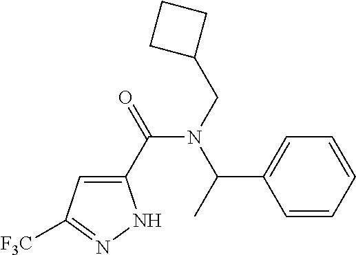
C1(C(=O)N(CC2CCC2)C(C2=CC=CC=C2)C)=CC([F3C])=NN1
